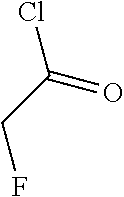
ClC(CF)=O
